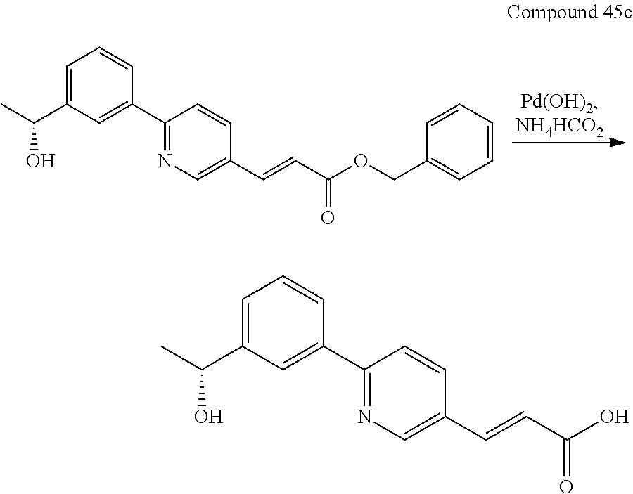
C1(C2=CC(C(C)O)=CC=C2)=NC=C(C=CC(OCC2=CC=CC=C2)=O)C=C1.C1(C2=CC(C(C)O)=CC=C2)=NC=C(C=CC(O)=O)C=C1
